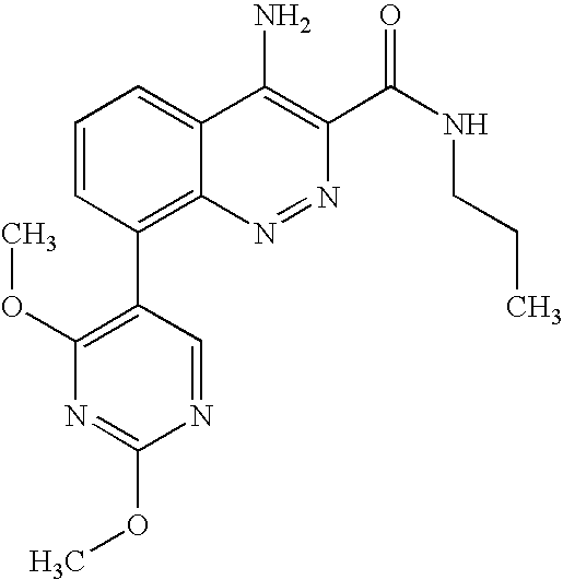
N1=CC(C2=C3C(=CC=C2)C(N)=C(C(NCCC)=O)N=N3)=C(OC)N=C1OC
